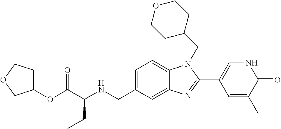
C1=C(CNC(C(OC2CCOC2)=O)CC)C=C2C(=C1)N(CC1CCOCC1)C(C1=CNC(=O)C(C)=C1)=N2
